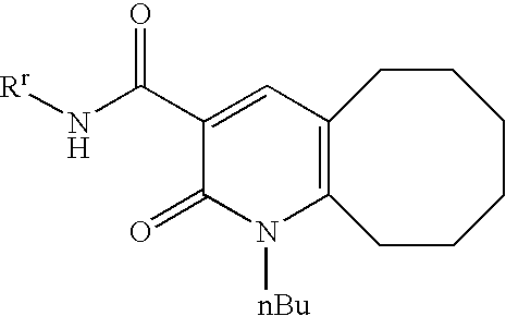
C1(C(N[Rr])=O)=CC2=C(N([nBu])C1=O)CCCCCC2
